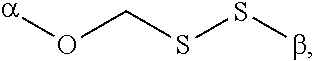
[a]OCSSb
